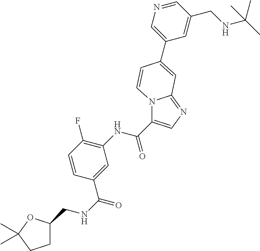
C1=CC(C(NCC2CCC(C)(C)O2)=O)=CC(NC(=O)C2=CN=C3N2C=CC(C2=CN=CC(CNC(C)(C)C)=C2)=C3)=C1F
